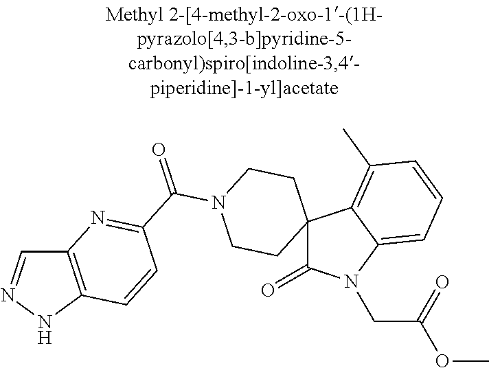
C1=NNC2=C1N=C(C(N1CCC3(CC1)C(=O)N(CC(=O)OC)C1=CC=CC(C)=C31)=O)C=C2
